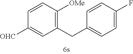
C(C1=CC=C(F)C=C1)C1=C([OMe])C=CC([CHO])=C1
